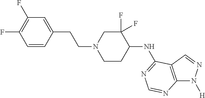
C1=CC(CCN2CCC(NC3=NC=NC4=C3C=NN4[H])C(F)(F)C2)=CC(F)=C1F
